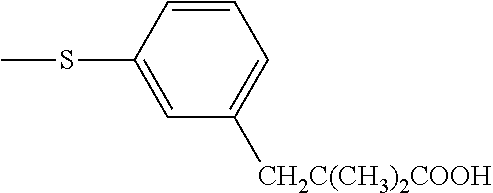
C1=C(SC)C=CC=C1[CH2C(CH3)2COOH]
